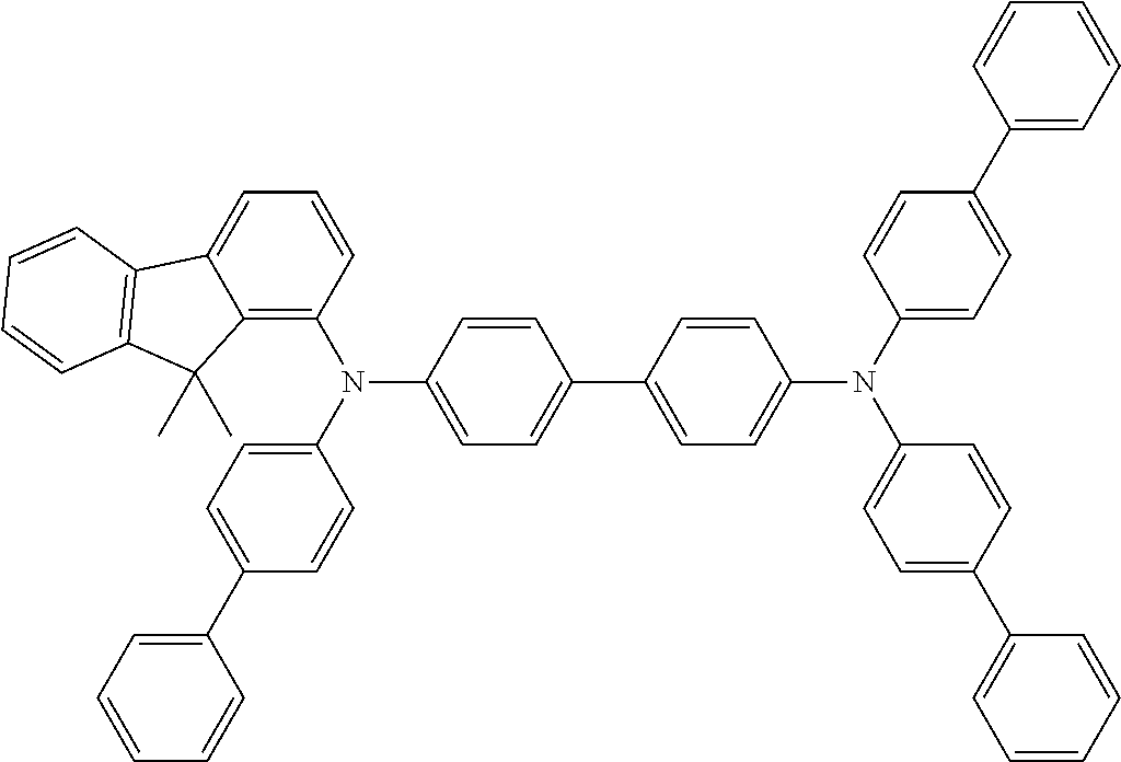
C12=C(N(C3=CC=C(C4=CC=C(N(C5=CC=C(C6=CC=CC=C6)C=C5)C5=CC=C(C6=CC=CC=C6)C=C5)C=C4)C=C3)C3=CC=C(C4=CC=CC=C4)C=C3)C=CC=C1C1=C(C2(C)C)C=CC=C1
